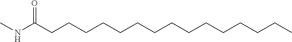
CNC(CCCCCCCCCCCCCCC)=O
